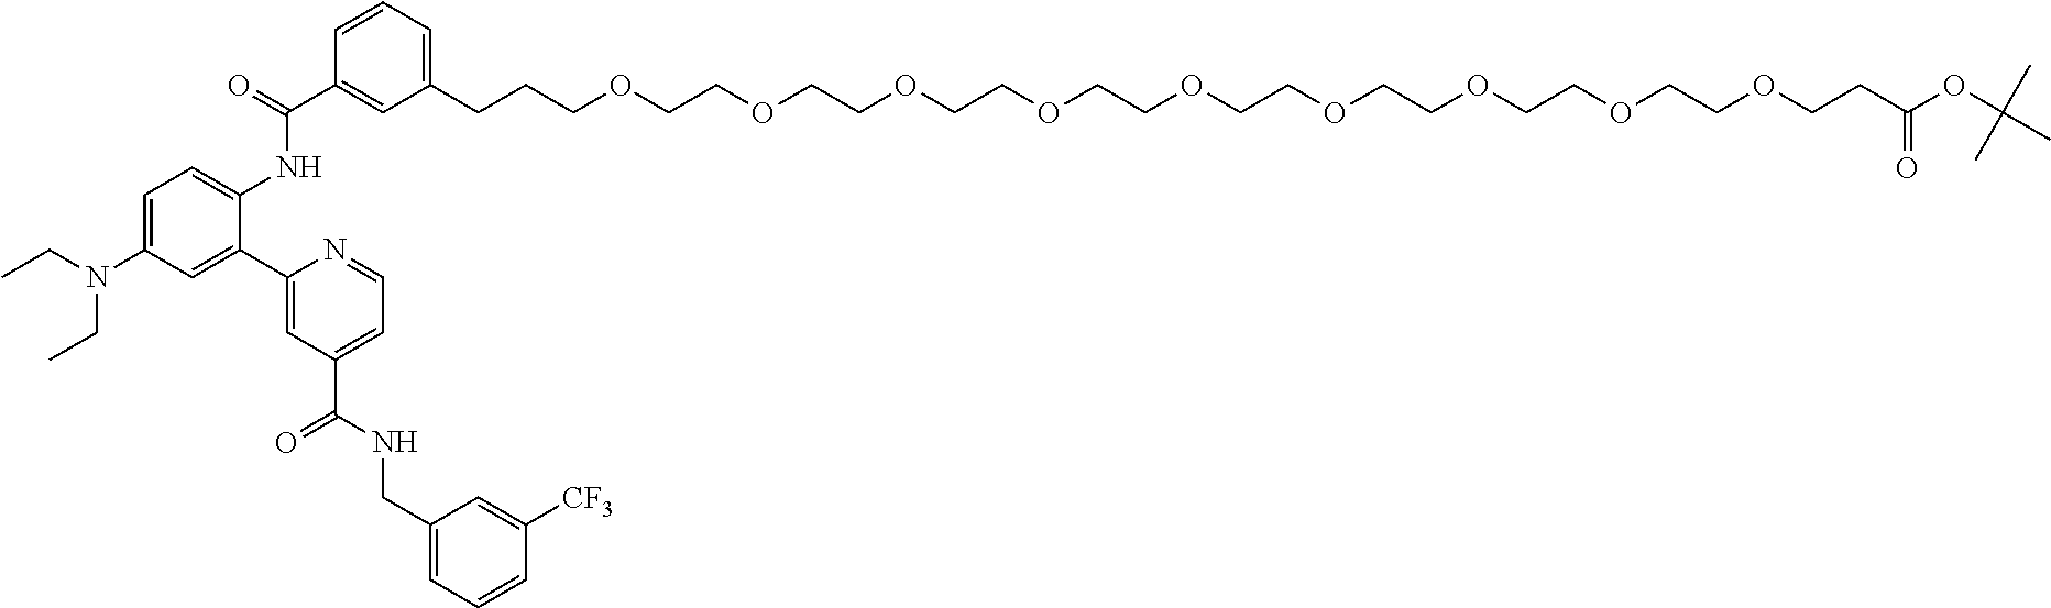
O=C(C1=CC(CCCOCCOCCOCCOCCOCCOCCOCCOCCOCCC(OC(C)(C)C)=O)=CC=C1)NC1=CC=C(N(CC)CC)C=C1C1=CC(C(=O)NCC2=CC=CC([CF3])=C2)=CC=N1
